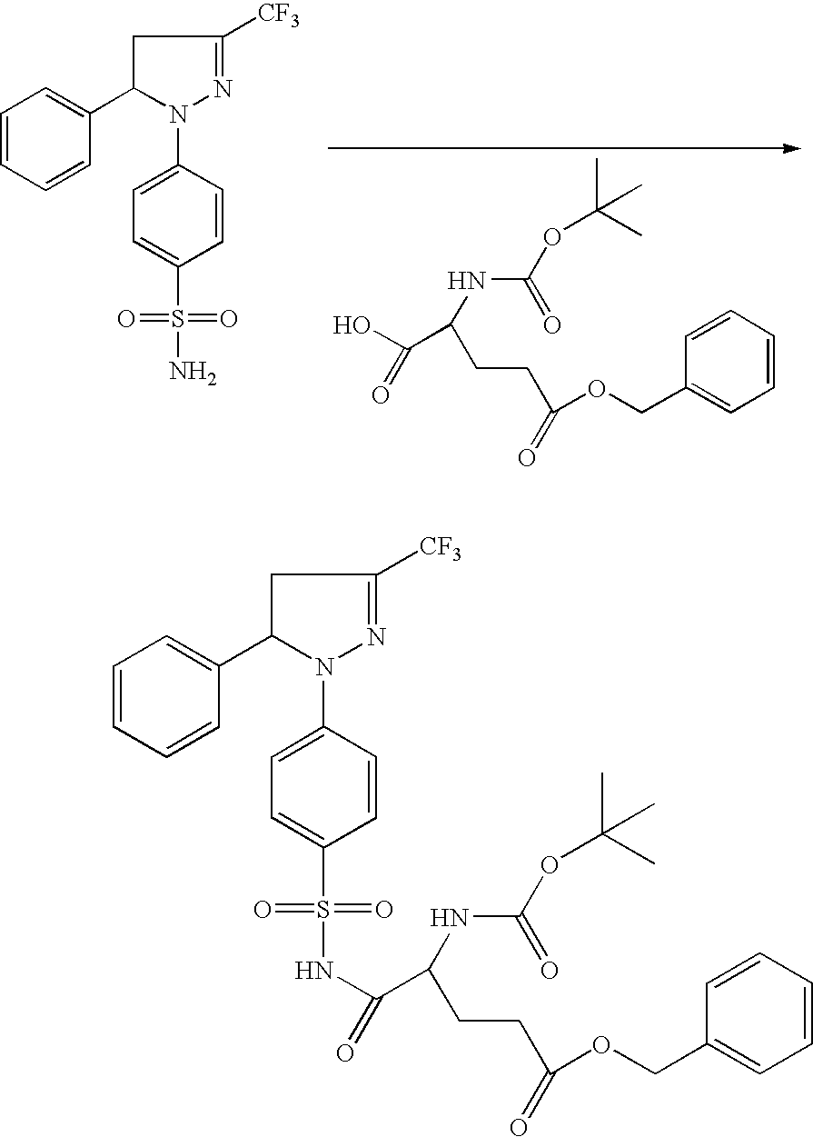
C1=CC=CC(C2N(C3=CC=C(S(N)(=O)=O)C=C3)N=C([CF3])C2)=C1.C1=CC=CC=C1COC(CCC(NC(=O)OC(C)(C)C)C(O)=O)=O.C1=CC=CC(C2N(C3=CC=C(S(NC(=O)C(CCC(=O)OCC4=CC=CC=C4)NC(=O)OC(C)(C)C)(=O)=O)C=C3)N=C([CF3])C2)=C1
